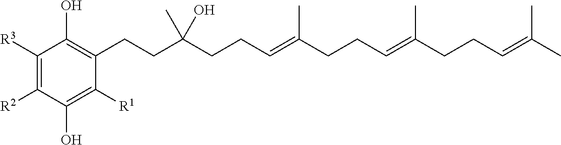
C1([R3])=C([R2])C(O)=C([R1])C(CCC(CCC=C(CCC=C(CCC=C(C)C)C)C)(C)O)=C1O
